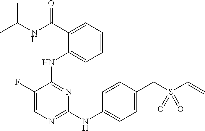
C1=CC(CS(C=C)(=O)=O)=CC=C1NC1=NC=C(F)C(NC2=CC=CC=C2C(NC(C)C)=O)=N1
